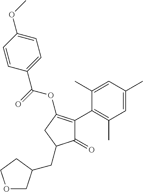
C1(=O)C(C2=C(C)C=C(C)C=C2C)=C(OC(=O)C2=CC=C(OC)C=C2)CC1CC1COCC1
